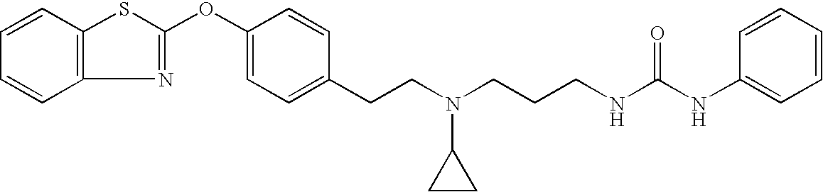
C12=C(C=CC=C1)SC(OC1=CC=C(CCN(CCCNC(NC3=CC=CC=C3)=O)C3CC3)C=C1)=N2
